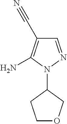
C1OCC(N2N=CC(C#N)=C2N)C1
